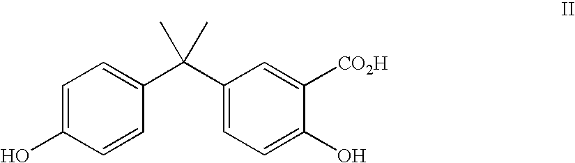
C1=C(O)C=CC(C(C2=CC=C(O)C([CO2H])=C2)(C)C)=C1
